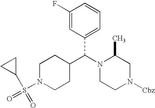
C1(F)=CC(C(N2CCN([Cbz])CC2C)C2CCN(S(C3CC3)(=O)=O)CC2)=CC=C1
